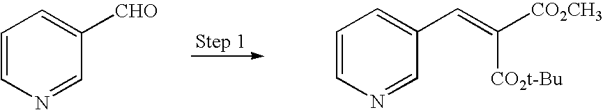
C1=CN=CC([CHO])=C1.C1=CN=CC(C=C([CO2CH3])[CO2t-Bu])=C1
